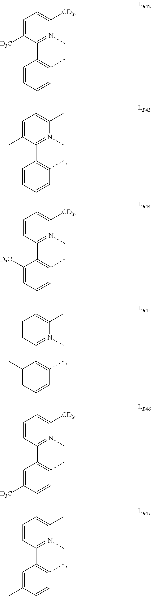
C1=C([D3C])C(C2=C(C)C=CC=C2)=N(C)C([CD3])=C1.C1=CC(C2=C(C)C=CC=C2[D3C])=N(C)C([CD3])=C1.C1=CC(C2=C(C)C=CC([D3C])=C2)=N(C)C([CD3])=C1.C1=C(C)C(C2=C(C)C=CC=C2)=N(C)C(C)=C1.C1=CC(C2=C(C)C=CC=C2C)=N(C)C(C)=C1.C1=CC(C2=C(C)C=CC(C)=C2)=N(C)C(C)=C1
